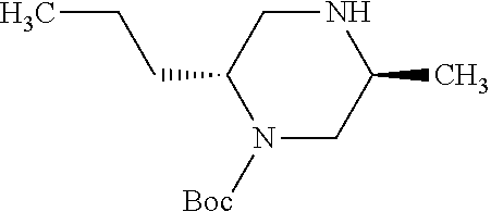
N1([Boc])C(CCC)CNC(C)C1
